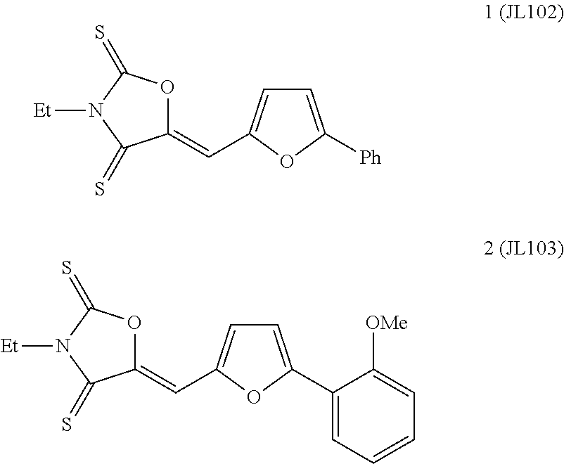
[Ph]C1=CC=C(C=C2OC(=S)N([Et])C2=S)O1.C1(C2=CC=C(C=C3OC(=S)N([Et])C3=S)O2)=CC=CC=C1[OMe]
